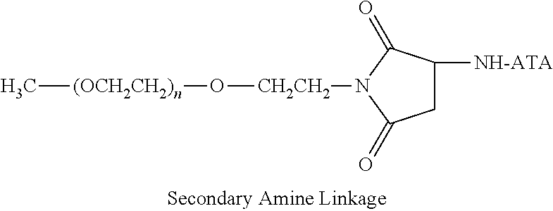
C[(OCH2CH2)n]O[CH2CH2]N1C(=O)CC([NH-ATA])C1=O
